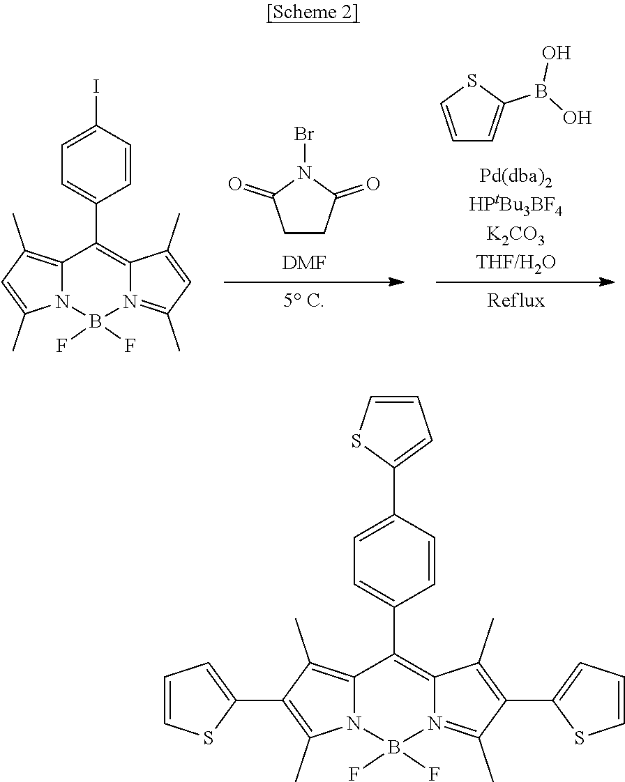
C1=CSC(B(O)O)=C1.C1CC(=O)N(Br)C1=O.[DMF].C12=C(C)C=C(C)N1B(F)(F)N1=C(C)C=C(C)C1=C2C1=CC=C(I)C=C1.C12=C(C)C(C3=CC=CS3)=C(C)N1B(F)(F)N1=C(C)C(C3=CC=CS3)=C(C)C1=C2C1=CC=C(C2=CC=CS2)C=C1
